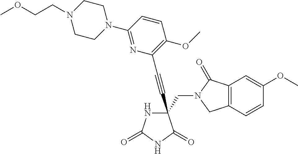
C(#CC1(CN2C(=O)C3=C(C2)C=CC(OC)=C3)NC(=O)NC1=O)C1=C(OC)C=CC(N2CCN(CCOC)CC2)=N1
